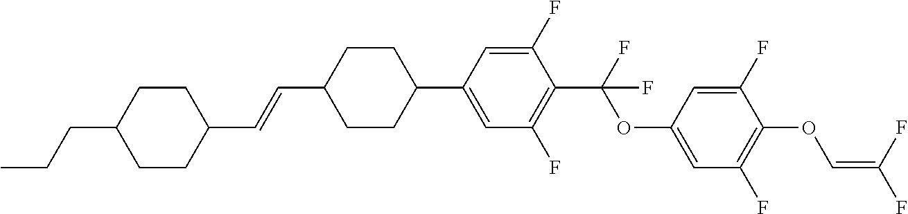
C1CC(C=CC2CCC(C3=CC(F)=C(C(F)(OC4=CC(F)=C(OC=C(F)F)C(F)=C4)F)C(F)=C3)CC2)CCC1CCC
